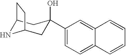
C12NC(CC(O)(C3=CC=C4C(=C3)C=CC=C4)C1)CC2
